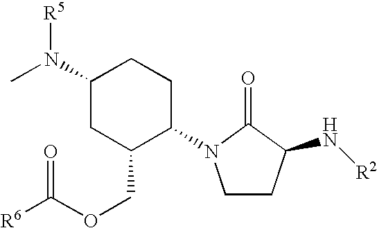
C1(N2CCC(N[R2])C2=O)CCC(N(C)[R5])CC1COC([R6])=O
